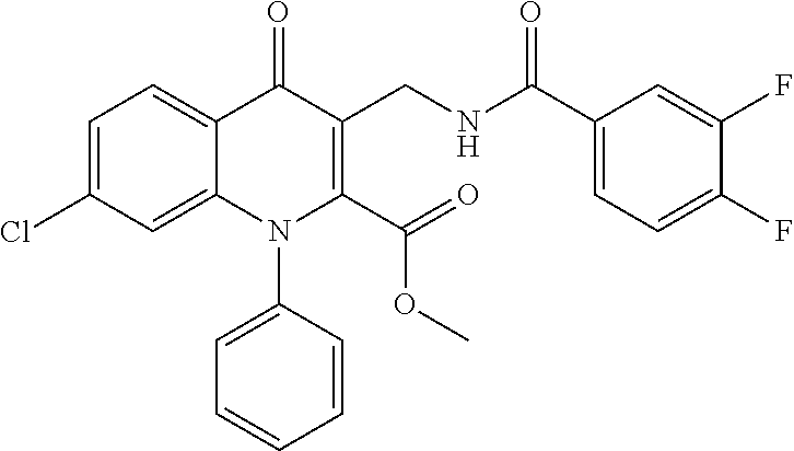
C1=C(Cl)C=C2C(=C1)C(=O)C(CNC(C1=CC=C(F)C(F)=C1)=O)=C(C(=O)OC)N2C1=CC=CC=C1
